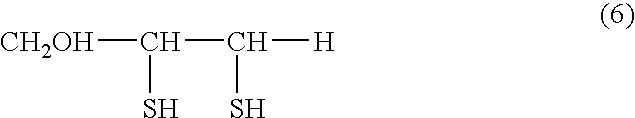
[CH2OH]C(C([H])S)S
